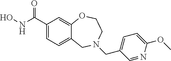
C12=CC=C(C(=O)NO)C=C1OCCN(CC1=CC=C(OC)N=C1)C2
